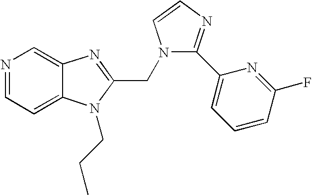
N1=CC=C2C(=C1)N=C(CN1C(C3=CC=CC(F)=N3)=NC=C1)N2CCC
